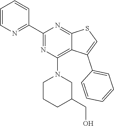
N1=C(C2=NC=CC=C2)N=C2C(=C1N1CCCC(CO)C1)C(C1=CC=CC=C1)=CS2
